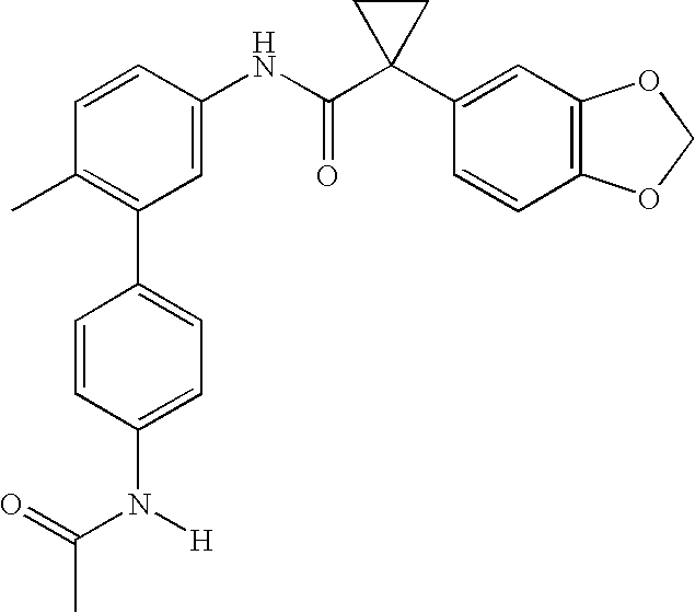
C1(NC(C2(C3=CC4=C(C=C3)OCO4)CC2)=O)=CC(C2=CC=C(N(C(=O)C)[H])C=C2)=C(C)C=C1
